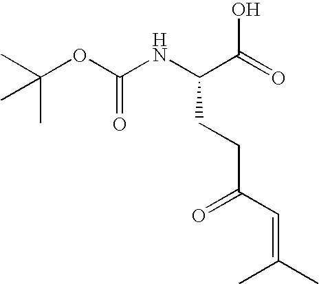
OC(=O)C(NC(OC(C)(C)C)=O)CCC(C=C(C)C)=O
